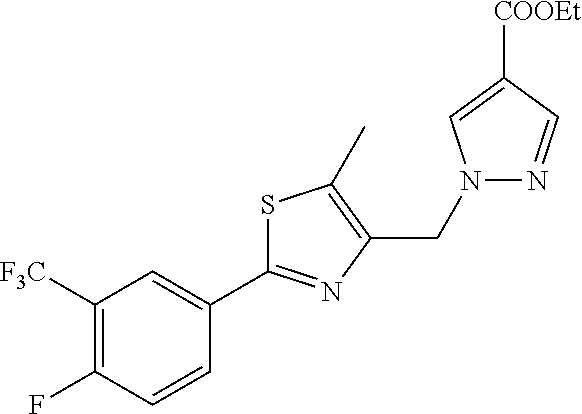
C1([F3C])=C(F)C=CC(C2=NC(CN3N=CC([COOEt])=C3)=C(C)S2)=C1
